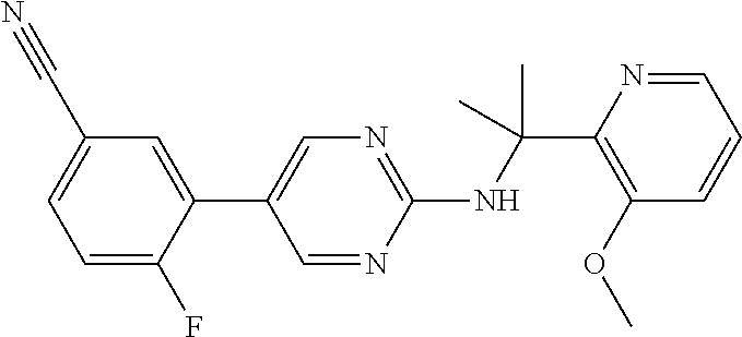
N(C(C1=C(OC)C=CC=N1)(C)C)C1=NC=C(C2=CC(C#N)=CC=C2F)C=N1
